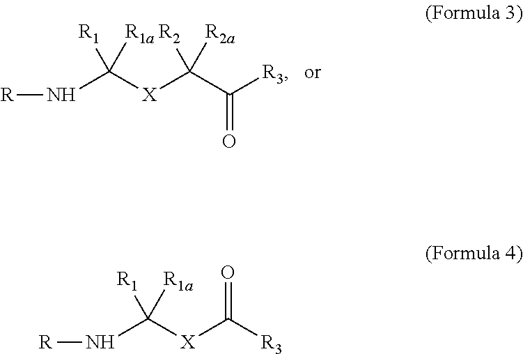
N(C([X]C(C([R3])=O)([R2])[R2a])([R1])[R1a])[R].N(C([X]C([R3])=O)([R1])[R1a])[R]
